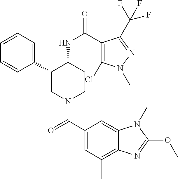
C1=CC=C(C2CN(C(C3=CC(C)=C4C(=C3)N(C)C(OC)=N4)=O)CCC2NC(=O)C2=C(Cl)N(C)N=C2C(F)(F)F)C=C1
